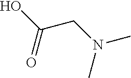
OC(CN(C)C)=O
